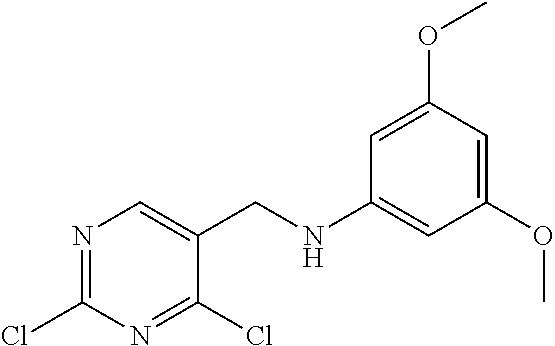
N1=C(Cl)N=C(Cl)C(CNC2=CC(OC)=CC(OC)=C2)=C1
